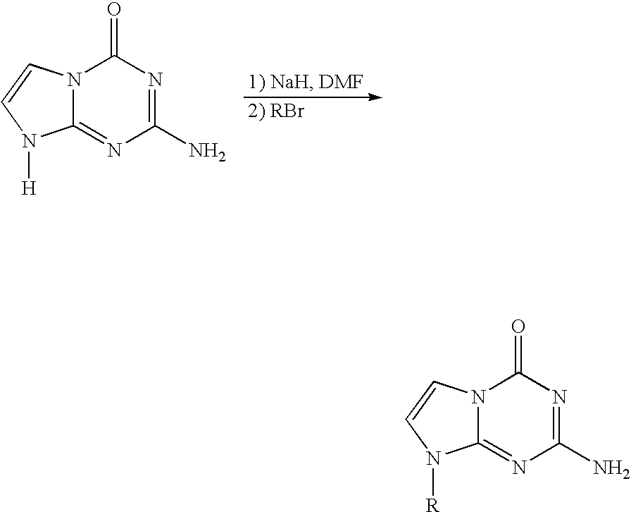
N12C(=NC(N)=NC1=O)N([H])C=C2.N12C(=NC(N)=NC1=O)N([R])C=C2
